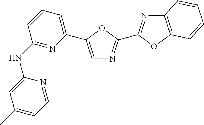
C1=C(C2=CC=CC(NC3=CC(C)=CC=N3)=N2)OC(C2=NC3=C(O2)C=CC=C3)=N1
